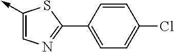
C1(->C)=CN=C(C2=CC=C(Cl)C=C2)S1
